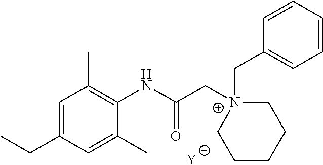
[Y].C1=C(CC)C=C(C)C(NC(C[N+]2(CC3=CC=CC=C3)CCCCC2)=O)=C1C
